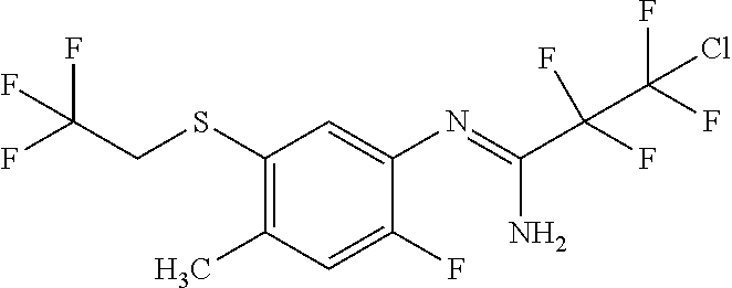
C1(SCC(F)(F)F)=C(C)C=C(F)C(N=C(N)C(F)(C(F)(F)Cl)F)=C1
